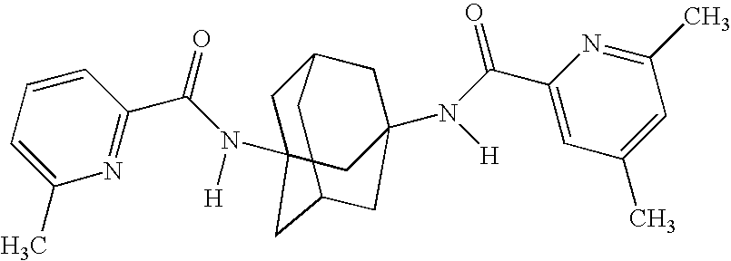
C1C2(N(C(C3=NC(C)=CC=C3)=O)[H])CC3CC(N([H])C(C4=CC(C)=CC(C)=N4)=O)(CC1C3)C2
